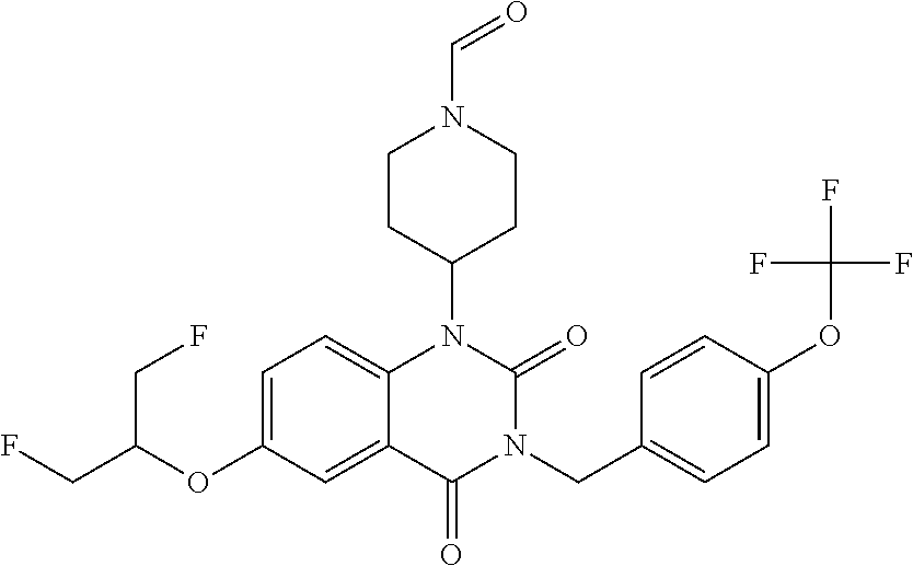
C12=CC=C(OC(CF)CF)C=C1C(=O)N(CC1=CC=C(OC(F)(F)F)C=C1)C(=O)N2C1CCN(C=O)CC1
